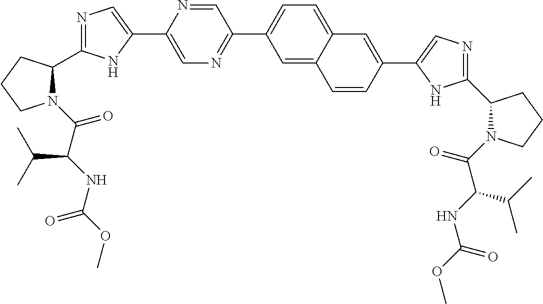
C1=C(C2=CN=C(C3N(C(C(NC(OC)=O)C(C)C)=O)CCC3)N2)N=CC(C2=CC=C3C(=C2)C=CC(C2=CN=C(C4N(C(C(NC(OC)=O)C(C)C)=O)CCC4)N2)=C3)=N1
